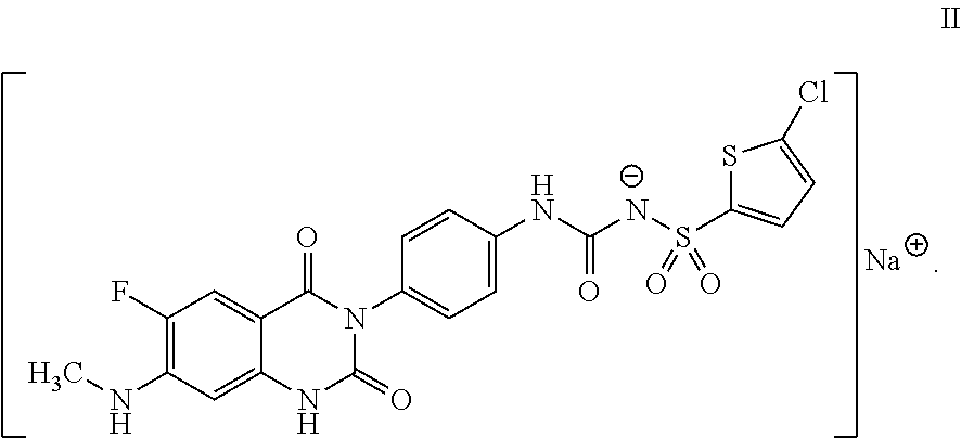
C1(F)=C(NC)C=C2C(=C1)C(=O)N(C1=CC=C(NC([N-]S(=O)(=O)C3=CC=C(Cl)S3)=O)C=C1)C(=O)N2.[Na]
